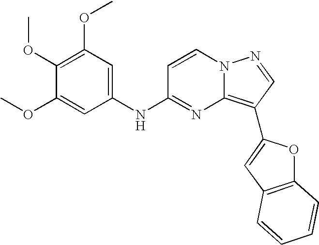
C1(OC)=C(OC)C=C(NC2=NC3=C(C4=CC5=C(O4)C=CC=C5)C=NN3C=C2)C=C1OC
